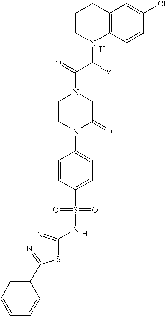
[H].[H].C1CN(C(C(N2CCN(C3=CC=C(S(=O)(=O)NC(=N)SC(=N)C4=CC=CC=C4)C=C3)C(=O)C2)=O)C)C2=C(C1)C=C(Cl)C=C2
